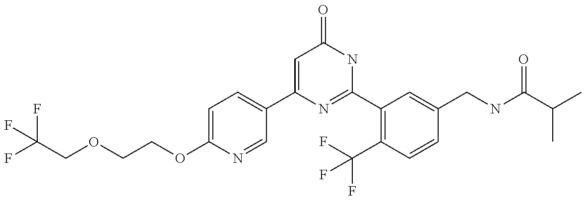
C1(C2=CC=C(OCCOCC(F)(F)F)N=C2)=CC(=O)NC(C2=C(C(F)(F)F)C=CC(CNC(C(C)C)=O)=C2)=N1
